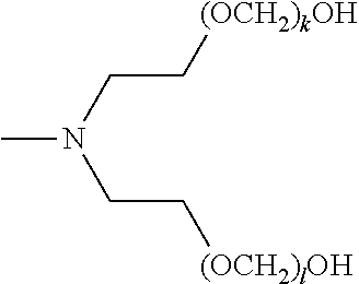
CN(CC[(OCH2)lOH])CC[(OCH2)kOH]
